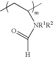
CCC(C)[NR1R2]C([H])=O
